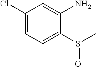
C1(Cl)=CC=C(S(C)=O)C(N)=C1
